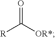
O=C([R])[OR*]
